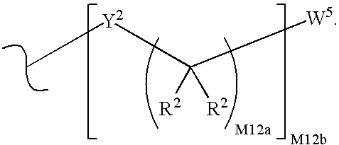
[Y2](C([W5])([R2])[R2])C
